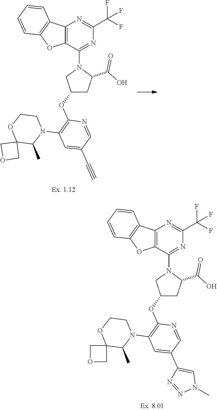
C12=C(C(N3CC(OC4=C(N5CCOC6(C5C)COC6)C=C(C5=CN(C)N=N5)C=N4)CC3C(=O)O)=NC(C(F)(F)F)=N1)OC1=C2C=CC=C1.C12=C(C(N3CC(OC4=C(N5CCOC6(C5C)COC6)C=C(C#C)C=N4)CC3C(=O)O)=NC(C(F)(F)F)=N1)OC1=C2C=CC=C1
